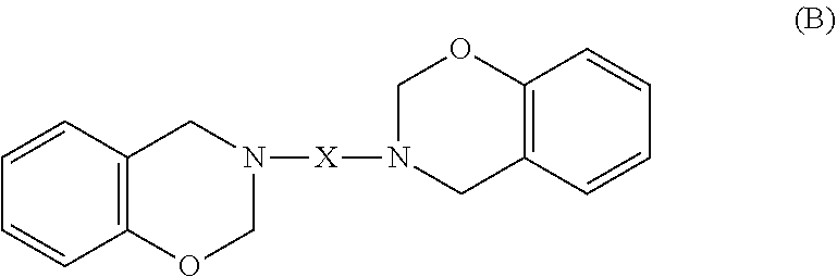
C12=C(C=CC=C1)CN([X]N1COC3=C(C1)C=CC=C3)CO2
